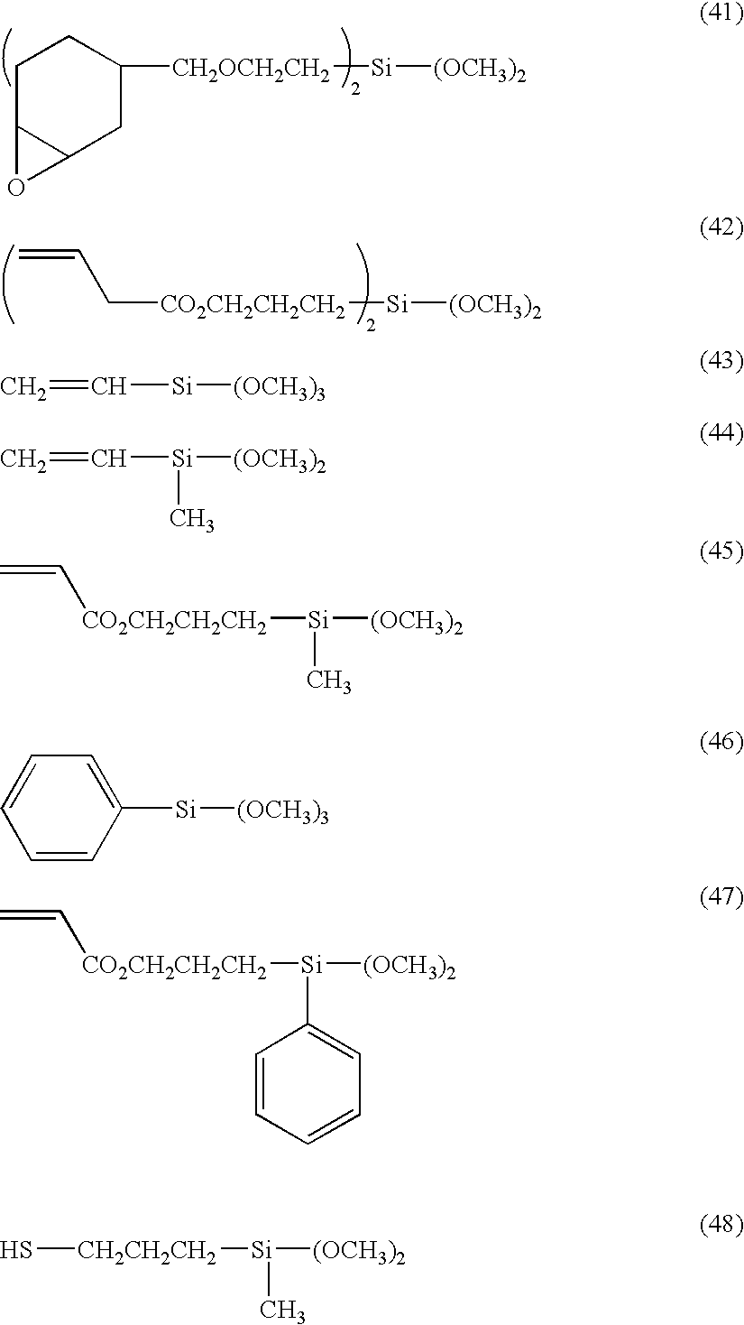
C1C2C(CC([CH2OCH2CH2][Si][(OCH3)2])C1)O2.C=CC[CO2CH2CH2CH2][Si][(OCH3)2].C=C[Si][(OCH3)3].C=C[Si]([(OCH3)2])C.C1=CC([Si][(OCH3)3])=CC=C1.C=C[CO2CH2CH2CH2][Si]([(OCH3)2])C1=CC=CC=C1.S[CH2CH2CH2][Si]([(OCH3)2])C.C=C[CO2CH2CH2CH2][Si]([(OCH3)2])C
